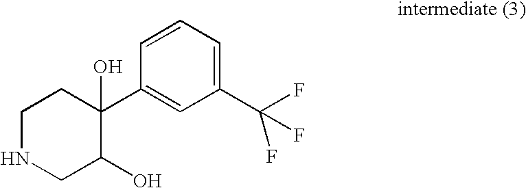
C1NCC(O)C(C2=CC(C(F)(F)F)=CC=C2)(O)C1
